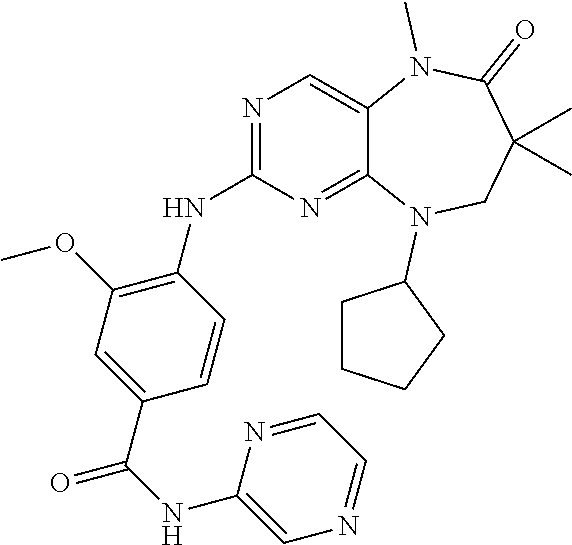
C1=CC(C(NC2=CN=CC=N2)=O)=CC(OC)=C1NC1=NC=C2C(=N1)N(C1CCCC1)CC(C)(C)C(=O)N2C
